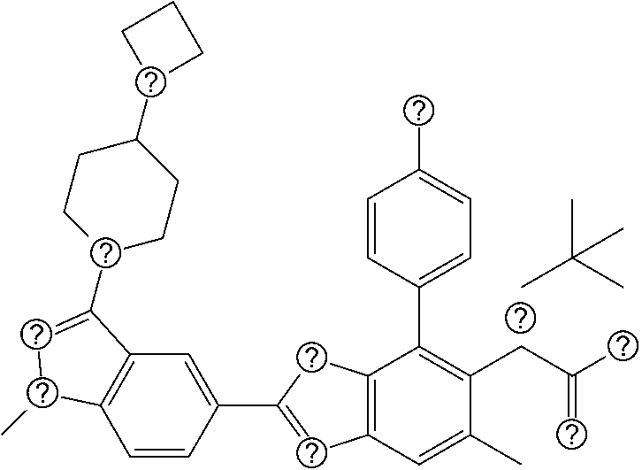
C1=CC(C2=CC3=C(C2)C(C2=CC=C(C)C=C2)=C(CC(C)=C)C(C)=C3)=CC2=C1C(C)C=C2C1CCC(C2CCC2)CC1.CC(C)(C)C
